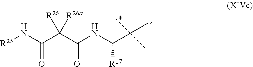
N(C(C(C)(C)C)[R17])C(C(C(N[R25])=O)([R26a])[R26])=O
